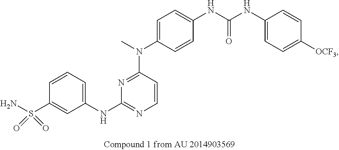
C1=CC=C(NC2=NC=CC(N(C)C3=CC=C(NC(NC4=CC=C([OCF3])C=C4)=O)C=C3)=N2)C=C1S(N)(=O)=O
